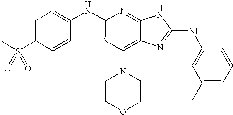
N(C1=NC(N2CCOCC2)=C2C(=N1)NC(NC1=CC(C)=CC=C1)=N2)C1=CC=C(S(C)(=O)=O)C=C1
